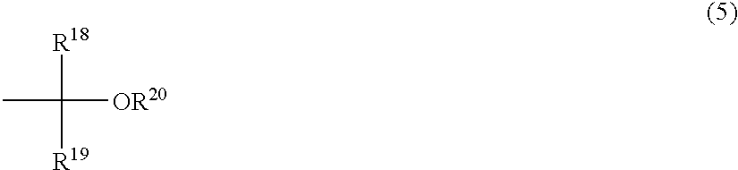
CC([R18])([R19])[OR20]
